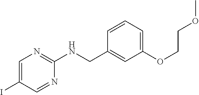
IC1=CN=C(NCC2=CC(OCCOC)=CC=C2)N=C1
